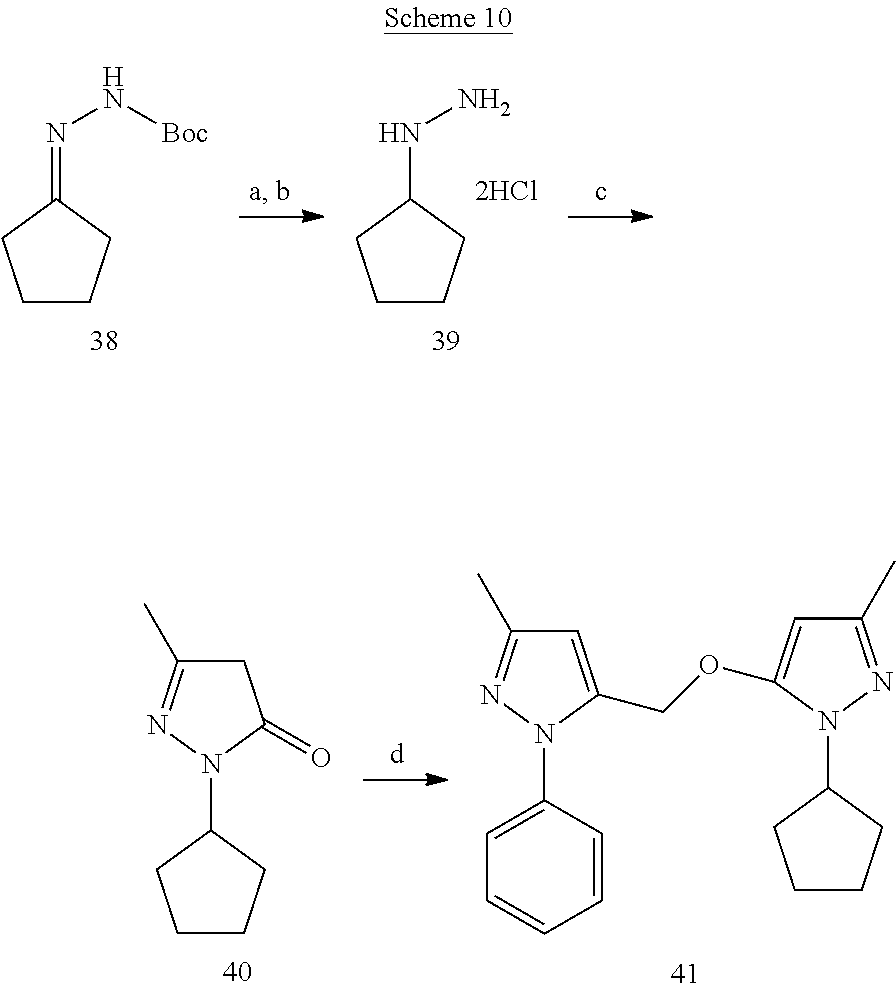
C1CCC(=NN[Boc])C1.C1CCC(NN)C1.C1CCC(N2N=C(C)CC2=O)C1.C1=CC(N2N=C(C)C=C2COC2=CC(C)=NN2C2CCCC2)=CC=C1
